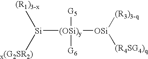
[(OSi)y]([OSi]([(R3)3-q])[(R4SG4)q])([G5])([G6])[Si]([(R1)3-x])[x(G2SR2)]
